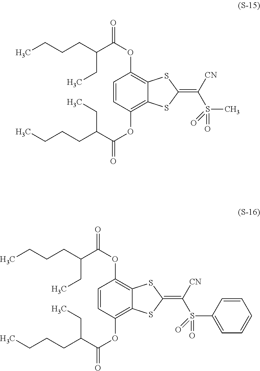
C1=CC(OC(C(CCCC)CC)=O)=C2C(=C1OC(C(CCCC)CC)=O)SC(=C([CN])S(C)(=O)=O)S2.C1=CC(OC(C(CCCC)CC)=O)=C2C(=C1OC(C(CCCC)CC)=O)SC(=C([CN])S(C1=CC=CC=C1)(=O)=O)S2
